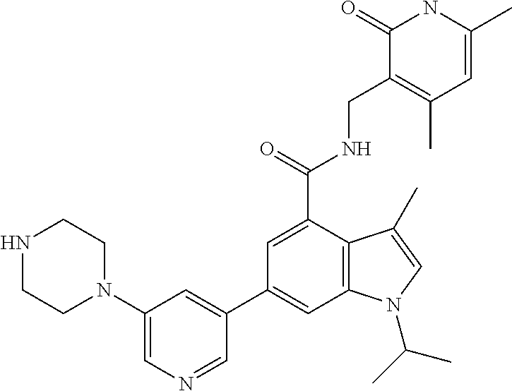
C1=C(C(NCC2=C(C)C=C(C)NC2=O)=O)C2=C(C=C1C1=CC(N3CCNCC3)=CN=C1)N(C(C)C)C=C2C
